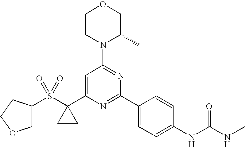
S(C1(C2=CC(N3C(C)COCC3)=NC(C3=CC=C(NC(NC)=O)C=C3)=N2)CC1)(=O)(=O)C1COCC1
